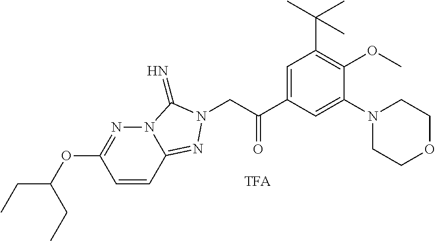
C1=CC2=NN(CC(C3=CC(C(C)(C)C)=C(OC)C(N4CCOCC4)=C3)=O)C(=N)N2N=C1OC(CC)CC
